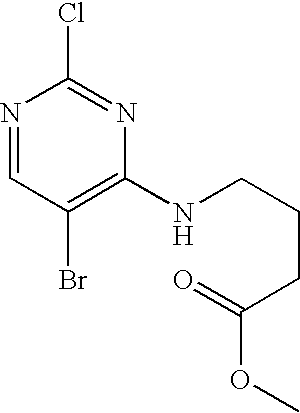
N1=CC(Br)=C(NCCCC(OC)=O)N=C1Cl
